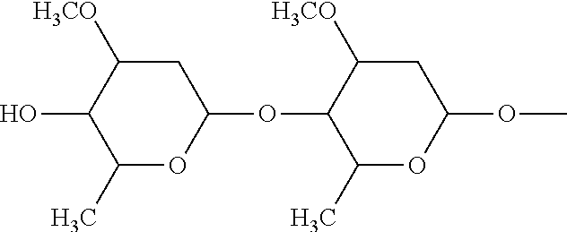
C1C([H3CO])C(O)C(C)OC1OC1C(C)OC(OC)CC1[H3CO]
